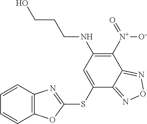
C1=CC2=C(C=C1)OC(SC1=CC(NCCCO)=C([N+](=O)[O-])C3=NON=C13)=N2
